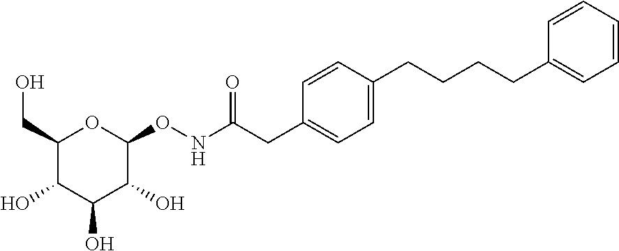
C1=CC=C(CCCCC2=CC=C(CC(NOC3C(O)C(O)C(O)C(CO)O3)=O)C=C2)C=C1
